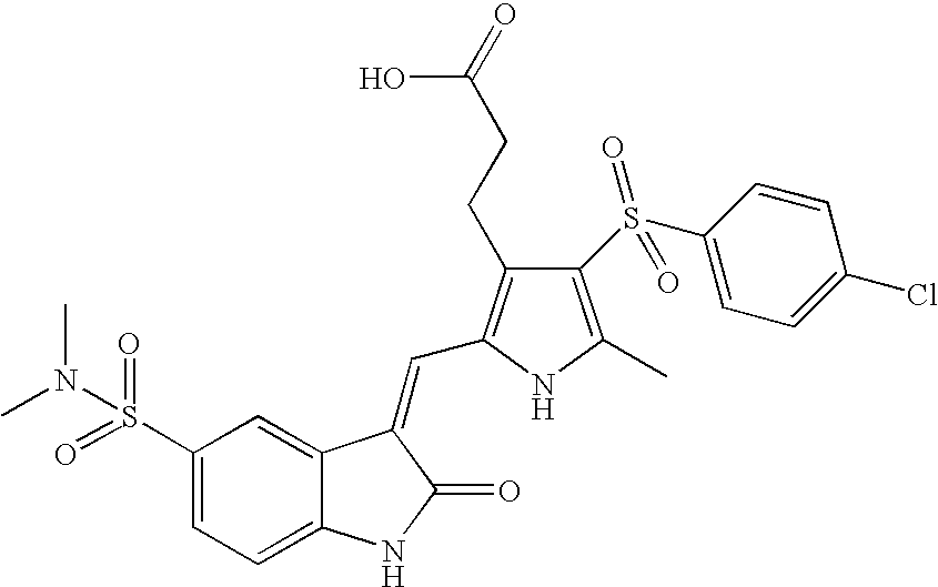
C1(S(=O)(=O)N(C)C)=CC=C2C(=C1)C(=CC1=C(CCC(=O)O)C(S(C3=CC=C(Cl)C=C3)(=O)=O)=C(C)N1)C(=O)N2
